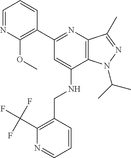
C1=NC(OC)=C(C2=NC3=C(C(NCC4=C(C(F)(F)F)N=CC=C4)=C2)N(C(C)C)N=C3C)C=C1
